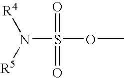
N(S(OC)(=O)=O)([R5])[R4]
